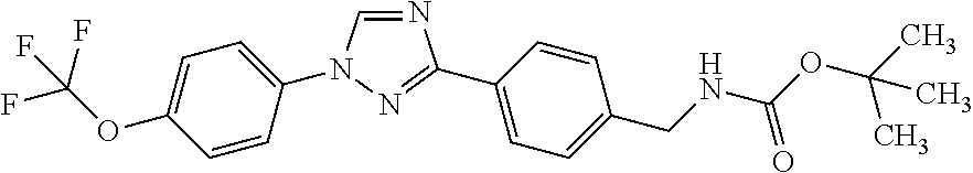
N1=CN(C2=CC=C(OC(F)(F)F)C=C2)N=C1C1=CC=C(CNC(OC(C)(C)C)=O)C=C1
